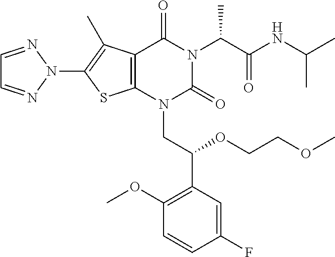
C12=C(N(CC(C3=C(OC)C=CC(F)=C3)OCCOC)C(=O)N(C(C(NC(C)C)=O)C)C1=O)SC(N1N=CC=N1)=C2C
